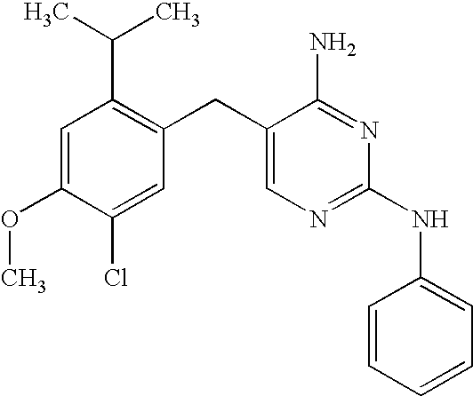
C1=C(OC)C(Cl)=CC(CC2=CN=C(NC3=CC=CC=C3)N=C2N)=C1C(C)C
